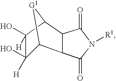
C1(O)([H])C2C3C(C(C1(O)[H])[G1]2)C(=O)N([R1])C3=O
